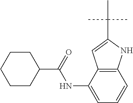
C12=C(C(NC(C3CCCCC3)=O)=CC=C1)C=C(C(C)(C)C)N2
